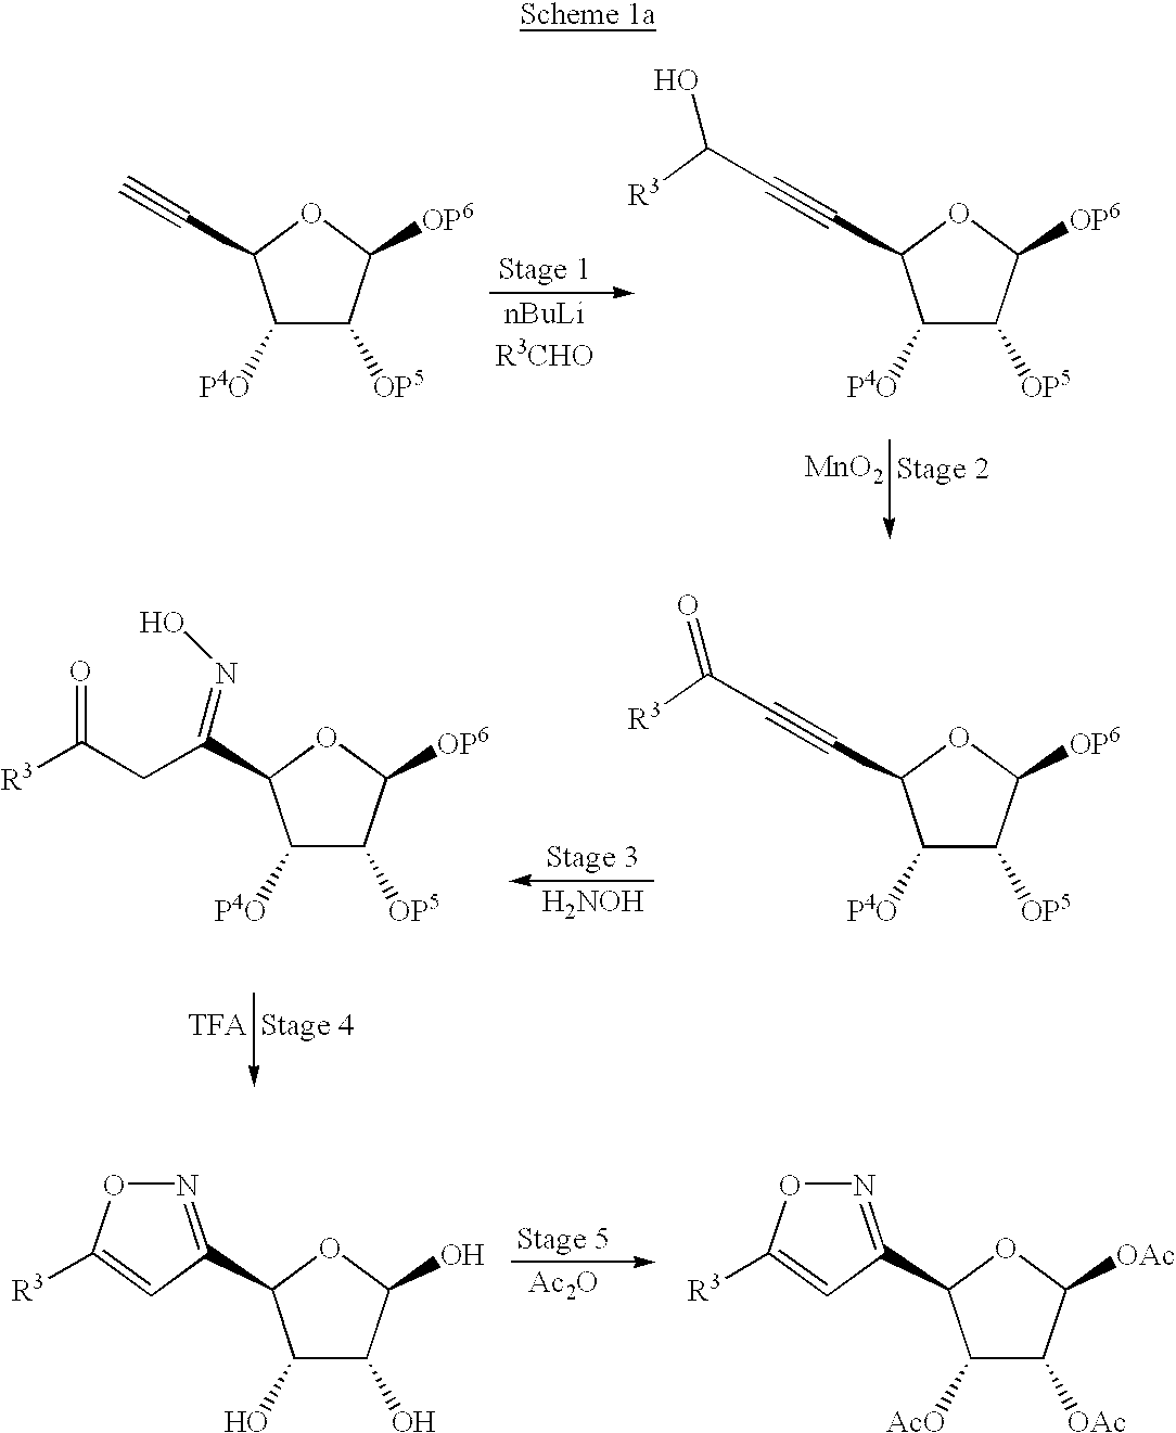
C1([P4O])C([OP5])C([OP6])OC1C#C.C1([P4O])C([OP5])C([OP6])OC1C#CC(O)[R3].[MnO2].C1(O)C(O)C(O)OC1C1=NOC([R3])=C1.[Ac2O].C1([AcO])C([OAc])C([OAc])OC1C1=NOC([R3])=C1.C1([P4O])C([OP5])C([OP6])OC1C#CC(=O)[R3].[H2NOH].C1([P4O])C([OP5])C([OP6])OC1C(CC([R3])=O)=NO.[TFA]
